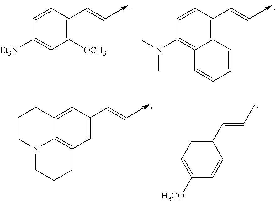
C1=CC(C=C)=C([OCH3])C=C1[Et3N].C1=CC(C=C)=C2C(=C1N(C)C)C=CC=C2.C1([H3CO])=CC=C(C=CC)C=C1.C1CN2C3=C(C=C(C=C)C=C3C1)CCC2
